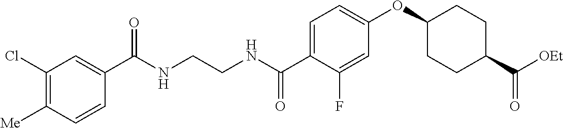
C1=C(C(NCCNC(C2=CC(Cl)=C([Me])C=C2)=O)=O)C(F)=CC(OC2CCC(C([OEt])=O)CC2)=C1
